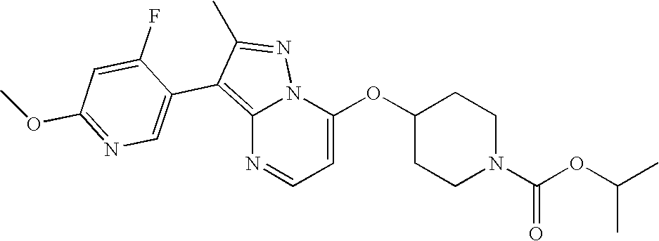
C12=C(C3=CN=C(OC)C=C3F)C(C)=NN1C(OC1CCN(C(OC(C)C)=O)CC1)=CC=N2
